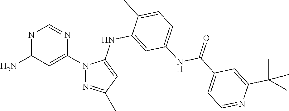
N1=C(N)C=C(N2N=C(C)C=C2NC2=CC(NC(C3=CC=NC(C(C)(C)C)=C3)=O)=CC=C2C)N=C1
